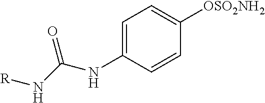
C1=C(NC(N[R])=O)C=CC([OSO2NH2])=C1
